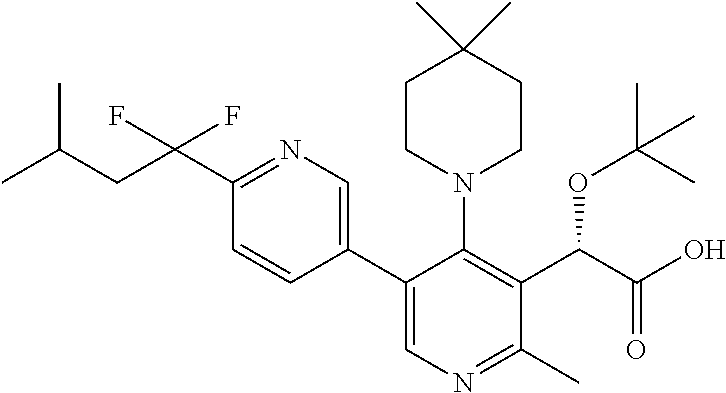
C1(C(CC(C)C)(F)F)=NC=C(C2=CN=C(C)C(C(C(O)=O)OC(C)(C)C)=C2N2CCC(C)(C)CC2)C=C1
